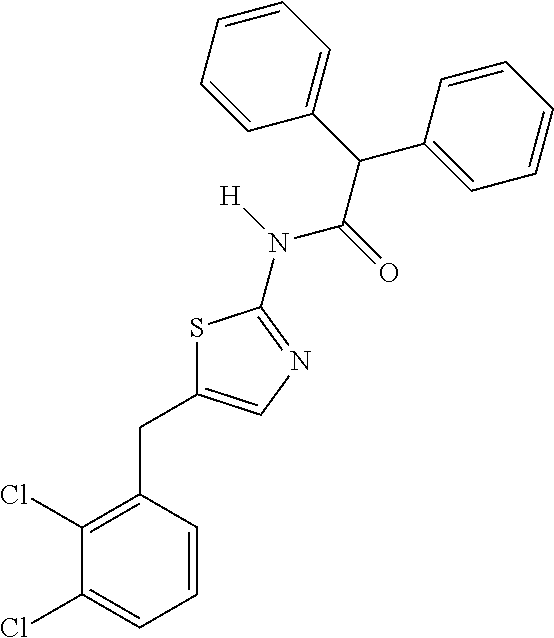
S1C(CC2=C(Cl)C(Cl)=CC=C2)=CN=C1N(C(C(C1=CC=CC=C1)C1=CC=CC=C1)=O)[H]
